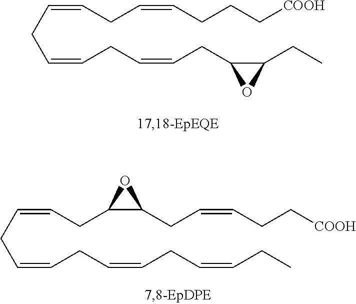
C(CC=CCC=CCC1C(CC)O1)=CCC=CCCC[COOH].C(CC=CCC=CCC=CCC)=CCC1C(CC=CCC[COOH])O1
